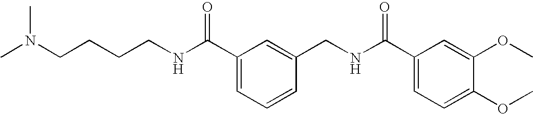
C(NC(C1=CC=CC(CNC(C2=CC=C(OC)C(OC)=C2)=O)=C1)=O)CCCN(C)C
